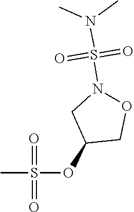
C1(OS(C)(=O)=O)CON(S(N(C)C)(=O)=O)C1
